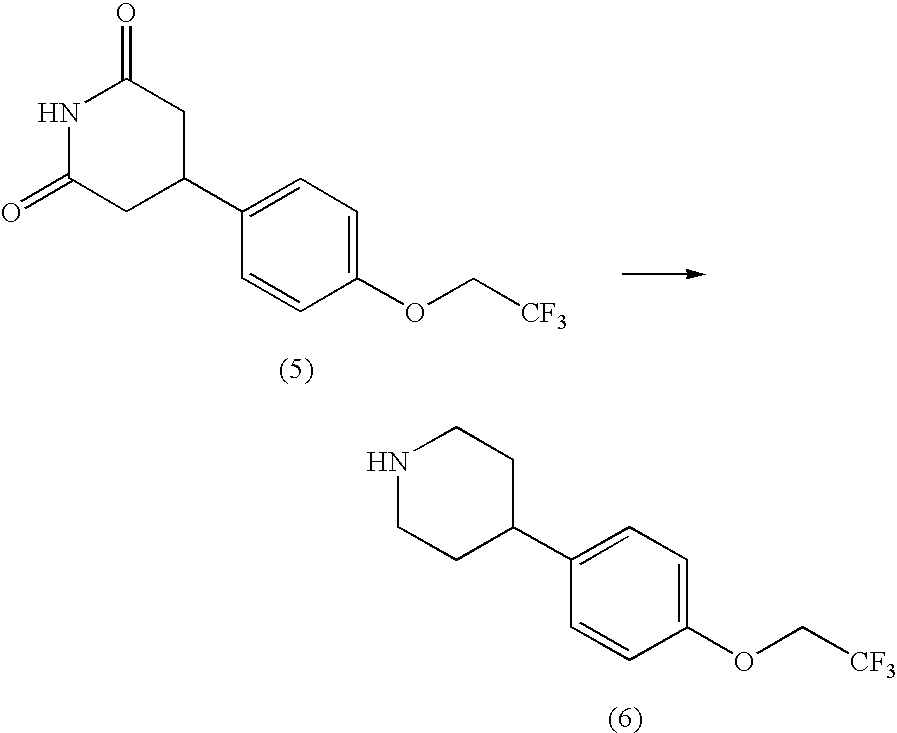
C1(C2CC(=O)NC(=O)C2)=CC=C(OC[CF3])C=C1.C1(C2CCNCC2)=CC=C(OC[CF3])C=C1
